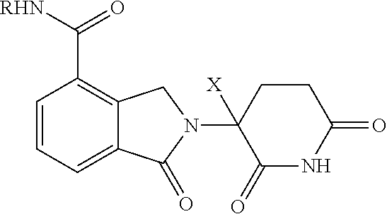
C1=CC=C2C(=C1C([RHN])=O)CN(C1([X])C(=O)NC(=O)CC1)C2=O
